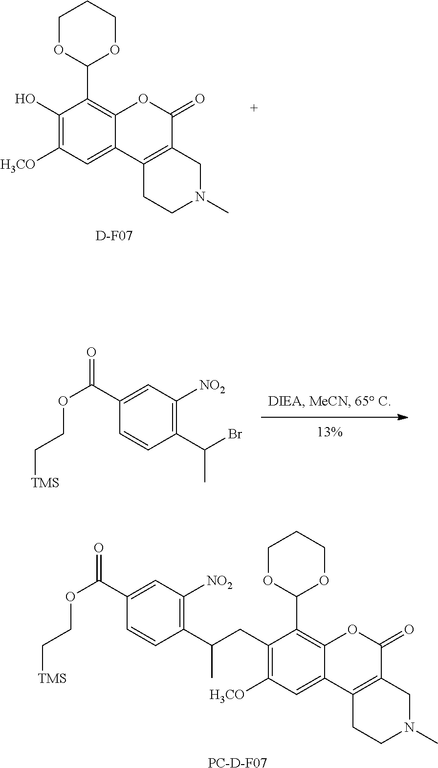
C1(O)=C([H3CO])C=C2C(=C1C1OCCCO1)OC(=O)C1=C2CCN(C)C1.[D-F07].C1=CC(C(Br)C)=C([NO2])C=C1C(OCC[TMS])=O.[PC-D-F07].C1(CC(C2=C([NO2])C=C(C(OCC[TMS])=O)C=C2)C)=C([H3CO])C=C2C(=C1C1OCCCO1)OC(=O)C1=C2CCN(C)C1
